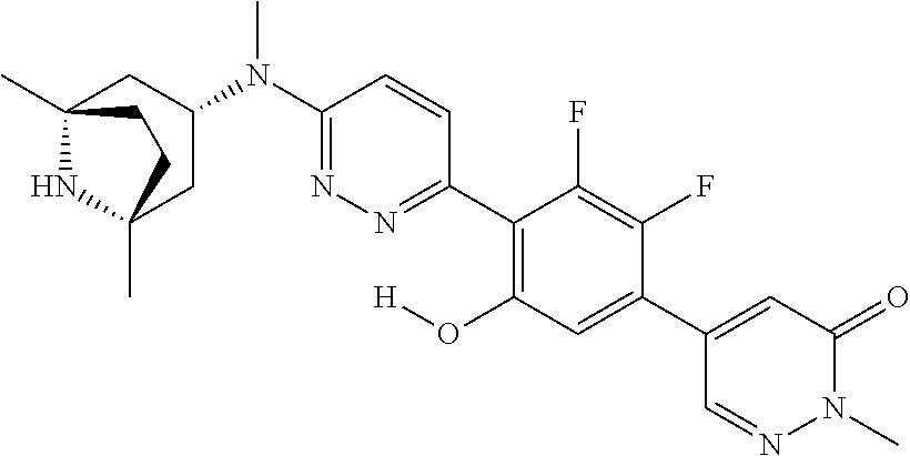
C12(C)NC(C)(CC(N(C3=NN=C(C4=C(O[H])C=C(C5=CC(=O)N(C)N=C5)C(F)=C4F)C=C3)C)C1)CC2
